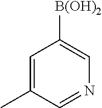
C1=C(C)C=NC=C1[B(OH)2]
